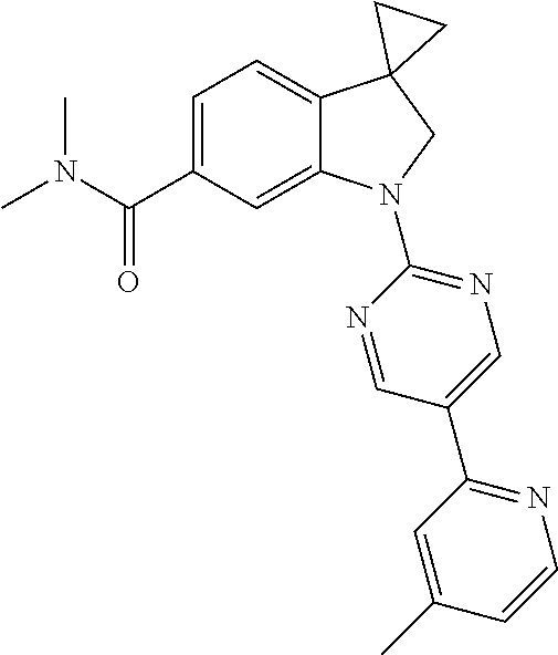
N(C(C1=CC=C2C(=C1)N(C1=NC=C(C3=NC=CC(C)=C3)C=N1)CC21CC1)=O)(C)C
